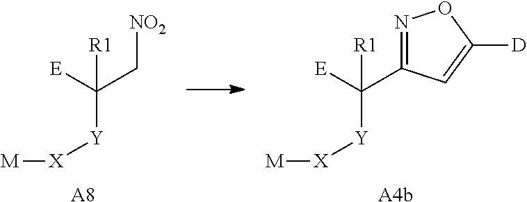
[A4b].C([Y][X][M])([E])([R1])C1=NOC([D])=C1.[NO2]CC([Y][X][M])([E])[R1].[A8]
